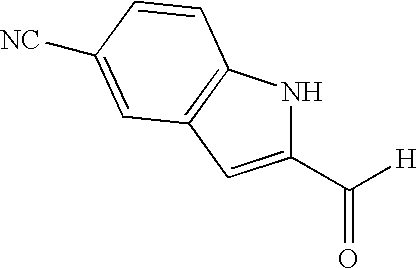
C1(C([H])=O)=CC2=C(N1)C=CC([NC])=C2
